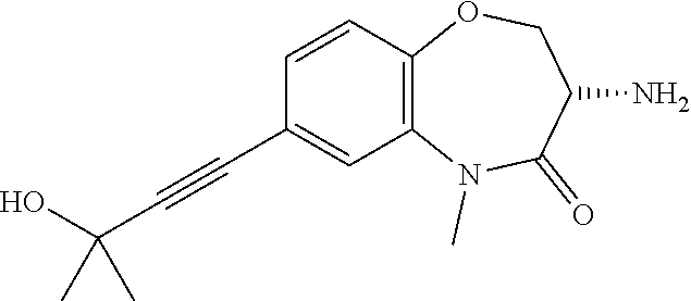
C1(C#CC(C)(O)C)=CC2=C(C=C1)OCC(N)C(=O)N2C
